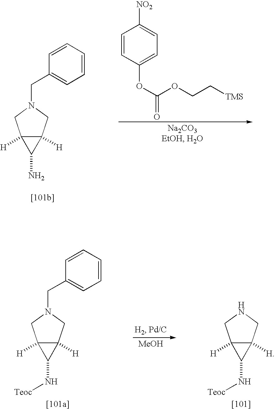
C12([H])C([H])(CN(CC3=CC=CC=C3)C1)C2N.C1=CC(OC(=O)OCC[TMS])=CC=C1[NO2].[MeOH].C12([H])C([H])(CNC1)C2N[Teoc].C12([H])C([H])(CN(CC3=CC=CC=C3)C1)C2N[Teoc]
